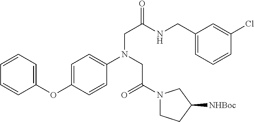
C1(OC2=CC=C(N(CC(=O)N3CCC([NHBoc])C3)CC(=O)NCC3=CC=CC(Cl)=C3)C=C2)=CC=CC=C1
